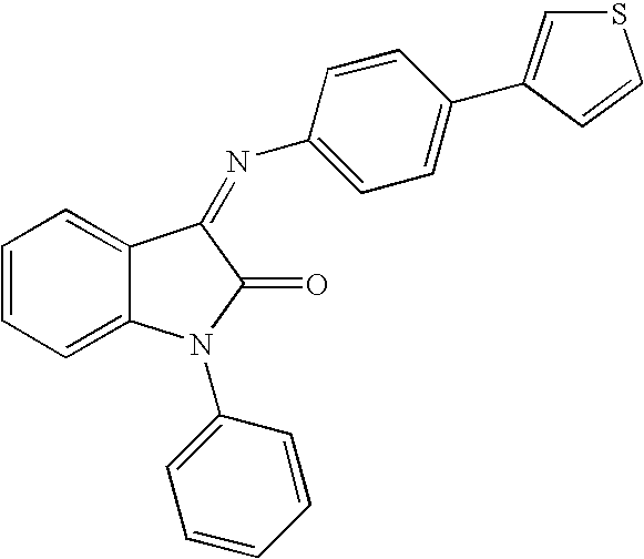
C1=CC=C2C(=C1)C(=NC1=CC=C(C3=CSC=C3)C=C1)C(=O)N2C1=CC=CC=C1
